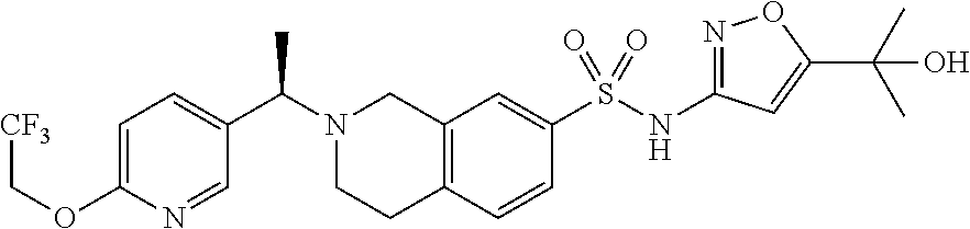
C1=C(OC[CF3])N=CC(C(N2CCC3=C(C2)C=C(S(NC2=NOC(C(C)(C)O)=C2)(=O)=O)C=C3)C)=C1
